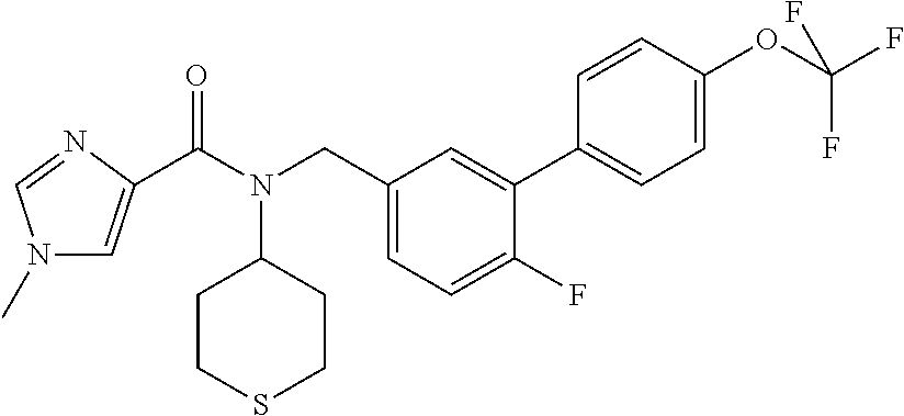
C(N(CC1=CC=C(F)C(C2=CC=C(OC(F)(F)F)C=C2)=C1)C1CCSCC1)(=O)C1=CN(C)C=N1
